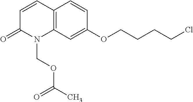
C1=CC2=C(N(COC(=O)C)C1=O)C=C(OCCCCCl)C=C2
